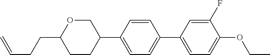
C1OC(CCC=C)CCC1C1=CC=C(C2=CC=C(OCC)C(F)=C2)C=C1
